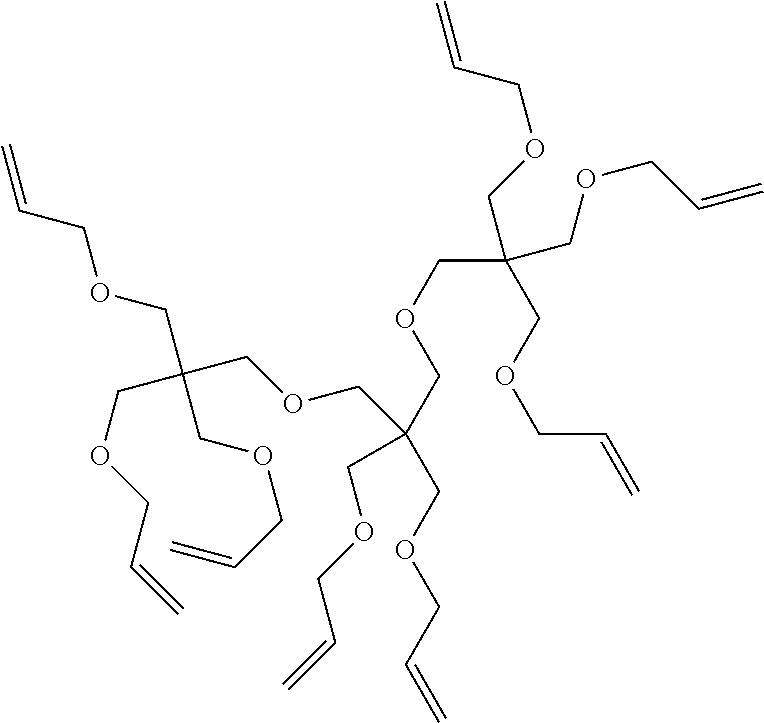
C(COCC(COCC=C)(COCC=C)COCC(COCC=C)(COCC=C)COCC=C)(COCC=C)(COCC=C)COCC=C
